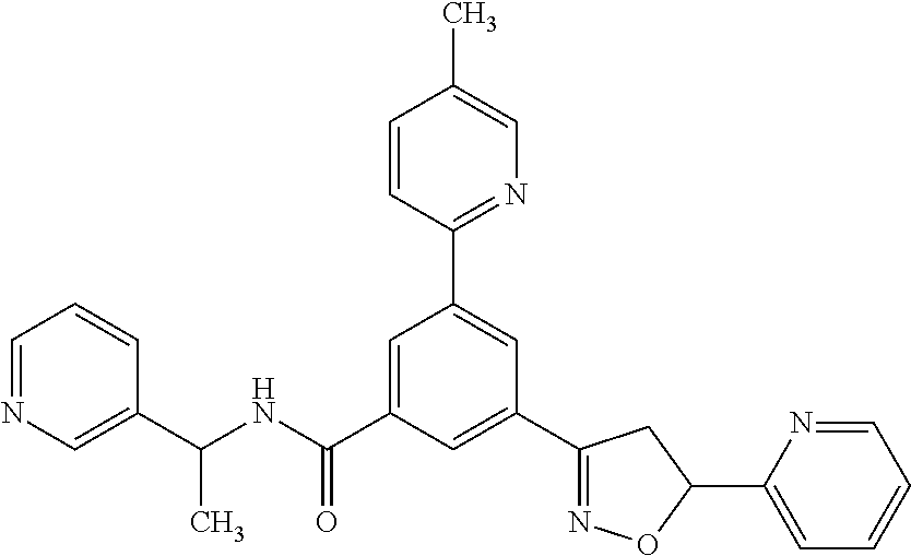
C(NC(C1=CC(C2=NC=C(C)C=C2)=CC(C2=NOC(C3=CC=CC=N3)C2)=C1)=O)(C1=CN=CC=C1)C
